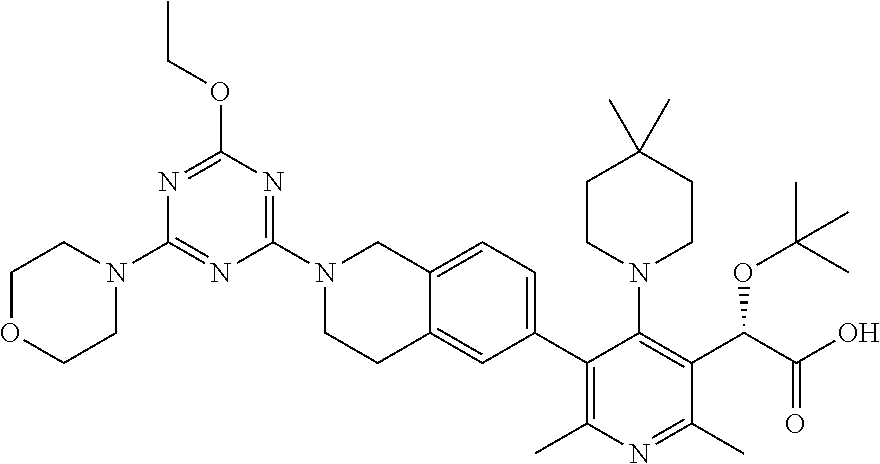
C12=CC=C(C3=C(C)N=C(C)C(C(C(O)=O)OC(C)(C)C)=C3N3CCC(C)(C)CC3)C=C1CCN(C1=NC(OCC)=NC(N3CCOCC3)=N1)C2
